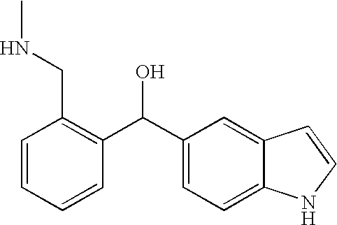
C1=CC=CC(C(C2=CC=C3C(=C2)C=CN3)O)=C1CNC
